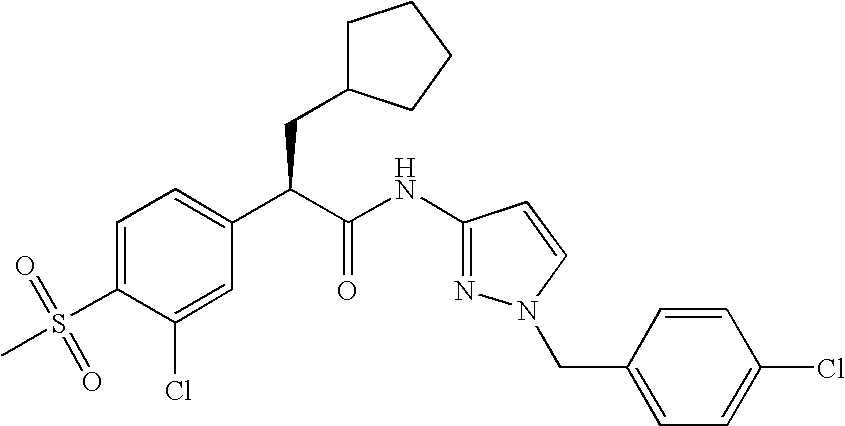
C1=C(S(=O)(C)=O)C(Cl)=CC(C(C(NC2=NN(CC3=CC=C(Cl)C=C3)C=C2)=O)CC2CCCC2)=C1
